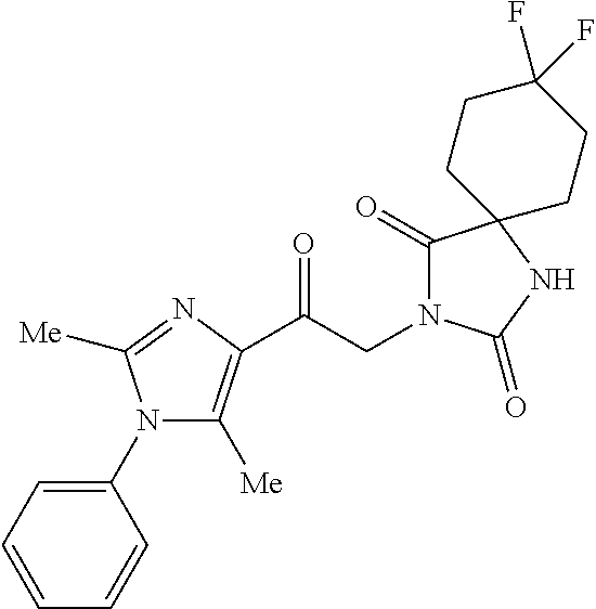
N1(C2=CC=CC=C2)C([Me])=C(C(CN2C(=O)C3(NC2=O)CCC(F)(F)CC3)=O)N=C1[Me]
